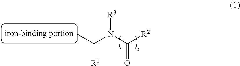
C([R1])(C)N(C([R2])=O)[R3]
